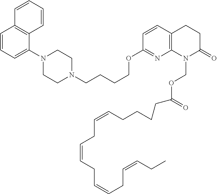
C1=CC=C(N2CCN(CCCCOC3=NC4=C(C=C3)CCC(=O)N4COC(CCCCC=CCC=CCC=CCC=CCC)=O)CC2)C2=C1C=CC=C2
